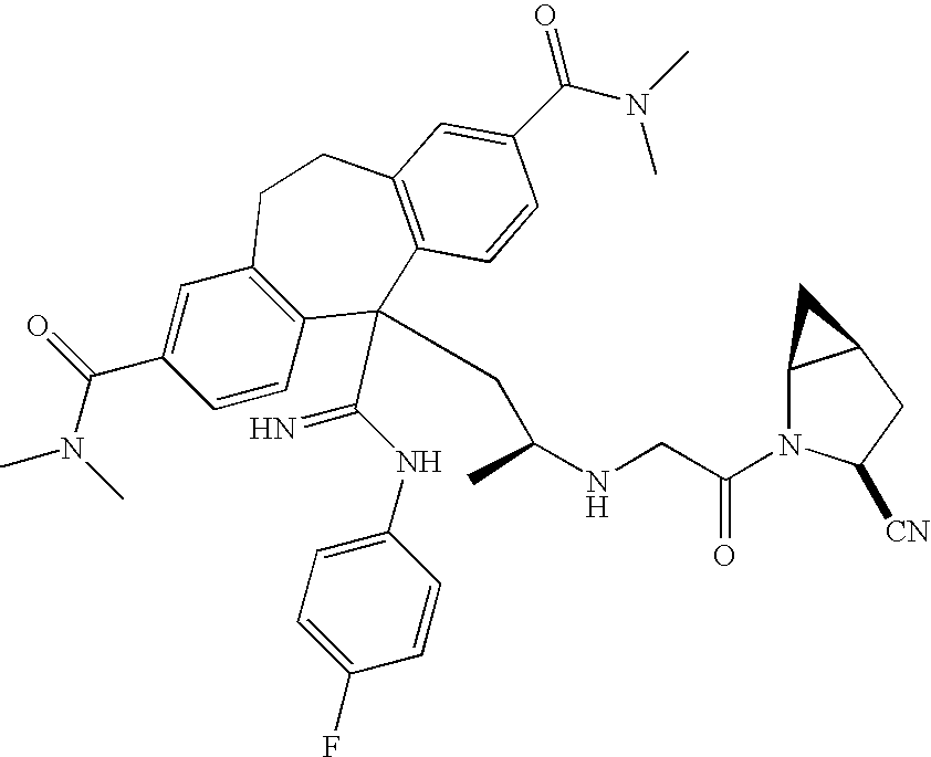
CN(C(C1=CC2=C(C=C1)C(C(NC1=CC=C(F)C=C1)=N)(CC(NCC(N1C3C(CC1[CN])C3)=O)C)C1=C(CC2)C=C(C(N(C)C)=O)C=C1)=O)C
